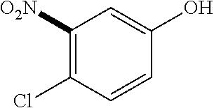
C1([O2N])=C(Cl)C=CC(O)=C1
